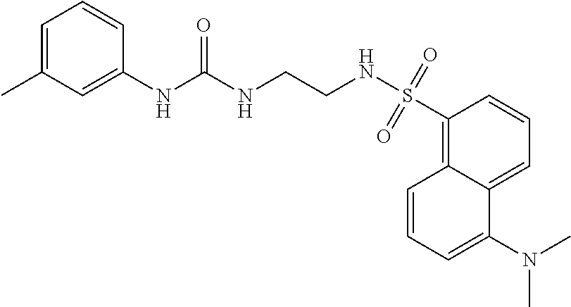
C12=CC=CC(S(NCCNC(NC3=CC(C)=CC=C3)=O)(=O)=O)=C1C=CC=C2N(C)C
